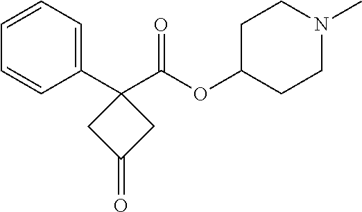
C1=CC(C2(C(OC3CCN(C)CC3)=O)CC(=O)C2)=CC=C1
